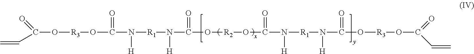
C(O[R3]OC(N([R1]N(C(O[R2]OC(N([R1]N(C(O[R3]OC(=O)C=C)=O)[H])[H])=O)=O)[H])[H])=O)(=O)C=C
